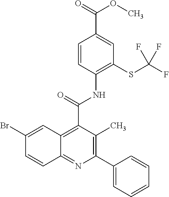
C1=CC(NC(=O)C2=C3C(=NC(C4=CC=CC=C4)=C2C)C=CC(Br)=C3)=C(SC(F)(F)F)C=C1C(=O)OC
